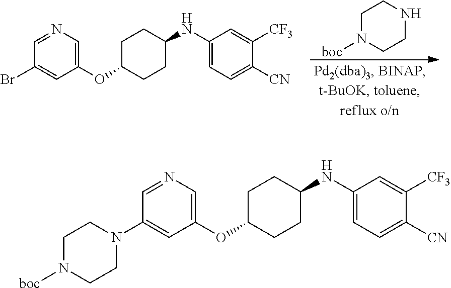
C1N([boc])CCN(C2=CC(OC3CCC(NC4=CC=C([CN])C([CF3])=C4)CC3)=CN=C2)C1.C1(Br)=CC(OC2CCC(NC3=CC=C([CN])C([CF3])=C3)CC2)=CN=C1.C1N([boc])CCNC1
